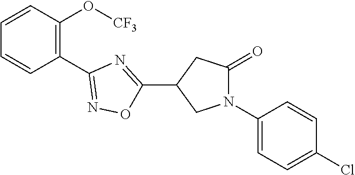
C1=CC(O[CF3])=C(C2=NOC(C3CN(C4=CC=C(Cl)C=C4)C(=O)C3)=N2)C=C1
